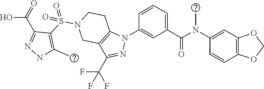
C1(N(C(C2=CC=CC(N3C4=C(C(C(F)(F)F)=N3)CN(S(=O)(C3=C(C)NN=C3C(=O)O)=O)CC4)=C2)=O)C)=CC2=C(C=C1)OCO2
